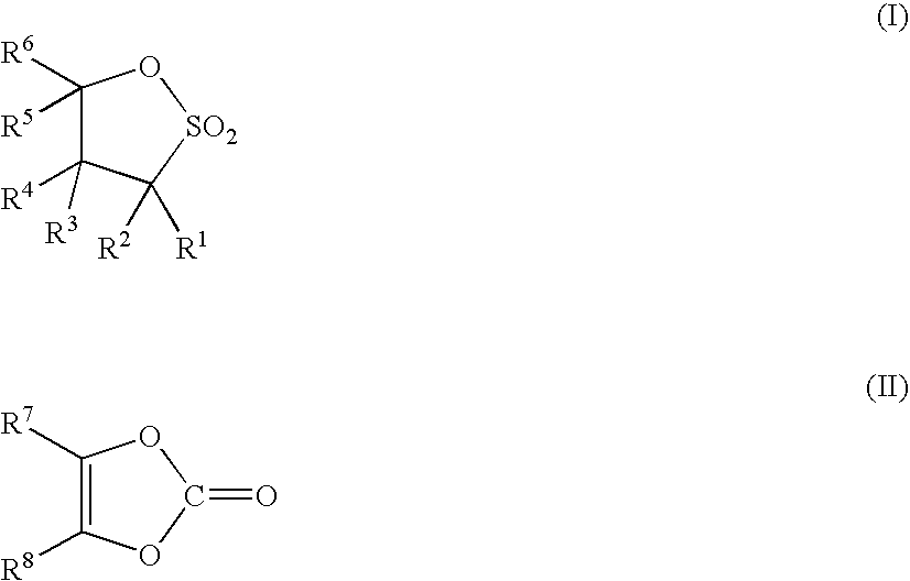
C1([R6])([R5])C([R4])([R3])C([R2])([R1])[SO2]O1.C1([R7])=C([R8])OC(=O)O1
